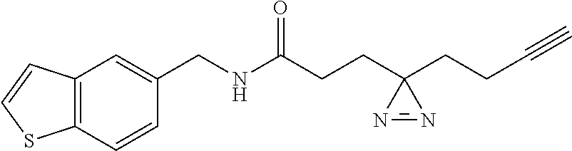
C12=C(C=CC(CNC(CCC3(CCC#C)N=N3)=O)=C1)SC=C2
